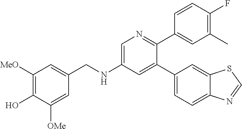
C(NC1=CN=C(C2=CC(C)=C(F)C=C2)C(C2=CC=C3C(=C2)SC=N3)=C1)C1=CC([MeO])=C(O)C([OMe])=C1
